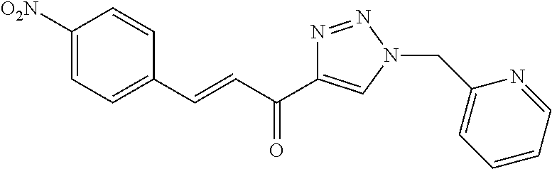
C1([O2N])=CC=C(C=CC(=O)C2=CN(CC3=CC=CC=N3)N=N2)C=C1
